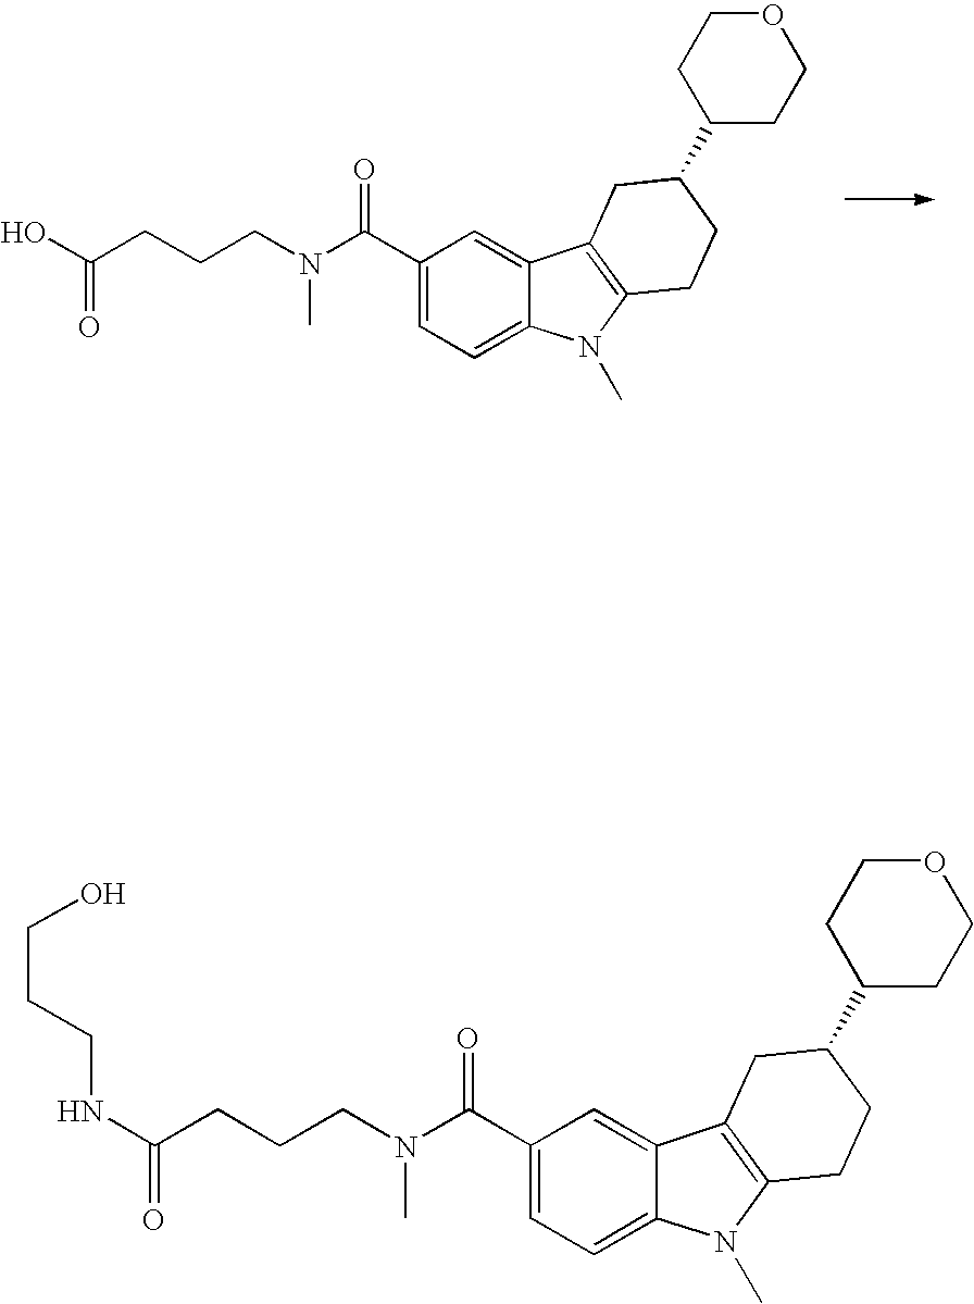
C1(C(=O)N(CCCC(O)=O)C)=CC=C2C(=C1)C1=C(N2C)CCC(C2CCOCC2)C1.C1(C(=O)N(CCCC(=O)NCCCO)C)=CC=C2C(=C1)C1=C(N2C)CCC(C2CCOCC2)C1
